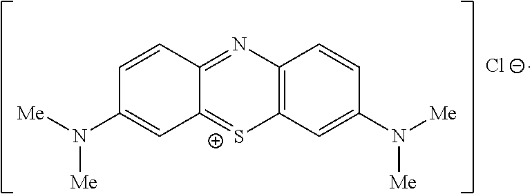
[Me]N(C1=CC2=[S+]C3=C(N=C2C=C1)C=CC(N([Me])[Me])=C3)[Me].[Cl-]
